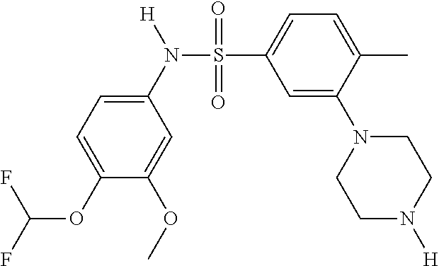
C1=C(OC)C(OC(F)F)=CC=C1N([H])S(C1=CC=C(C)C(N2CCN([H])CC2)=C1)(=O)=O
